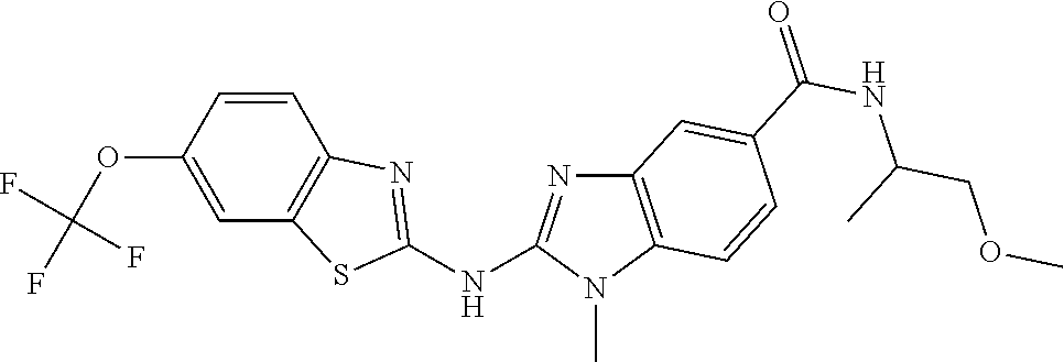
O(C1=CC2=C(C=C1)N=C(NC1=NC3=C(N1C)C=CC(C(NC(COC)C)=O)=C3)S2)C(F)(F)F
